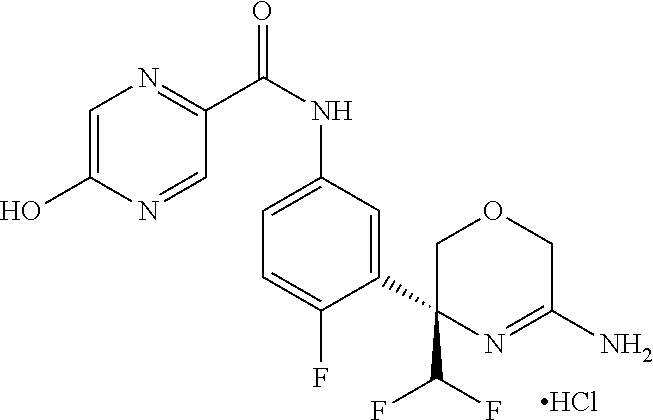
C1=C(O)N=CC(C(NC2=CC=C(F)C(C3(C(F)F)COCC(N)=N3)=C2)=O)=N1.Cl
